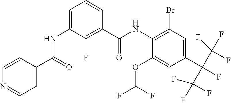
C1=C(NC(C2=CC=NC=C2)=O)C(F)=C(C(NC2=C(Br)C=C(C(C(F)(F)F)(C(F)(F)F)F)C=C2OC(F)F)=O)C=C1
